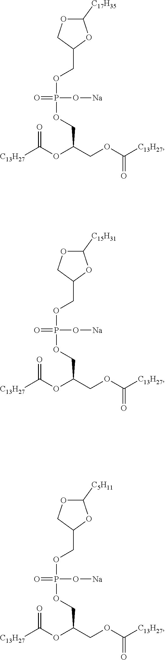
C1(COP(OCC(COC([C13H27])=O)OC([C13H27])=O)(O[Na])=O)OC([C17H35])OC1.C1(COP(OCC(COC([C13H27])=O)OC([C13H27])=O)(O[Na])=O)OC([C15H31])OC1.C1(COP(OCC(COC([C13H27])=O)OC([C13H27])=O)(O[Na])=O)OC([C5H11])OC1
